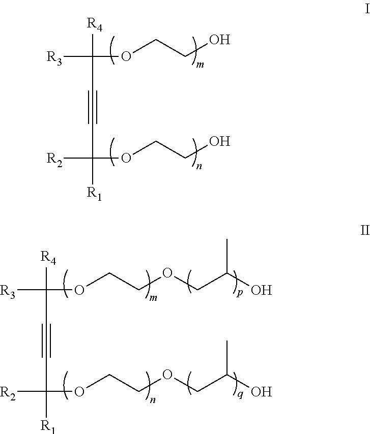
[R3]C([R4])(C#CC([R2])([R1])OCCO)OCCO.[R3]C([R4])(C#CC([R2])([R1])OCCOCC(O)C)OCCOCC(O)C
